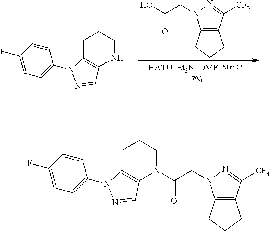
C12=C(C([CF3])=NN1CC(O)=O)CCC2.C1=CC(F)=CC=C1N1C2=C(NCCC2)C=N1.C12=C(C([CF3])=NN1CC(=O)N1CCCC3=C1C=NN3C1=CC=C(F)C=C1)CCC2
